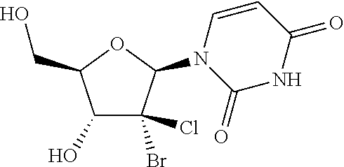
C1(O)C(Br)(Cl)C(N2C(=O)NC(=O)C=C2)OC1CO
